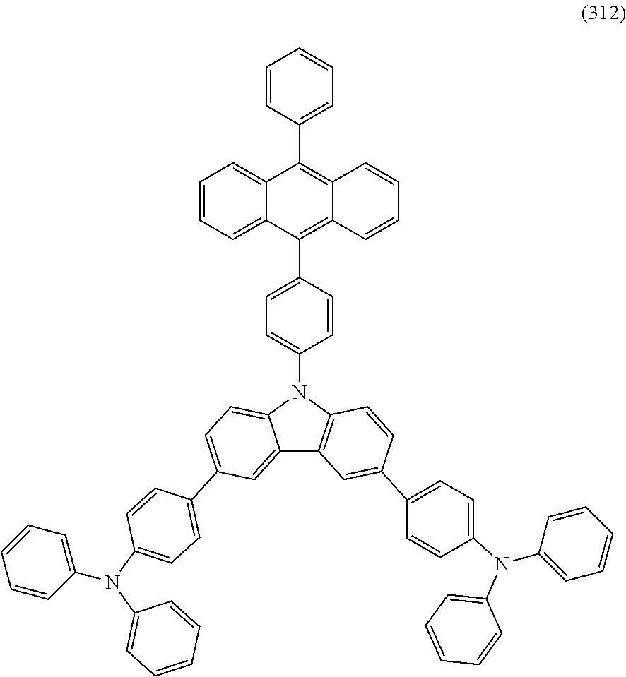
C1=CC=C2C(=C1)C(C1=CC=CC=C1)=C1C(=C2C2=CC=C(N3C4=CC=C(C5=CC=C(N(C6=CC=CC=C6)C6=CC=CC=C6)C=C5)C=C4C4=C3C=CC(C3=CC=C(N(C5=CC=CC=C5)C5=CC=CC=C5)C=C3)=C4)C=C2)C=CC=C1
